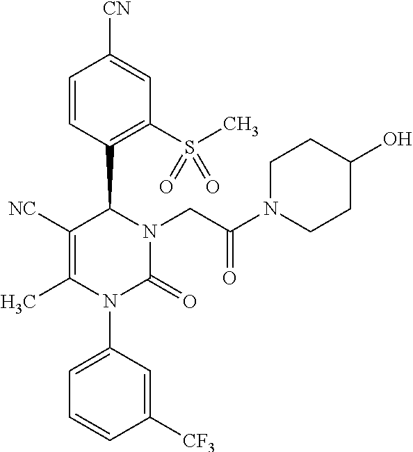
N1(C2=CC=CC([CF3])=C2)C(C)=C([NC])C(C2=C(S(C)(=O)=O)C=C([CN])C=C2)N(CC(N2CCC(O)CC2)=O)C1=O
